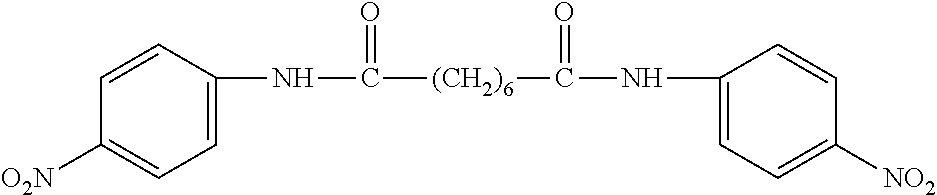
N(C([(CH2)6]C(NC1=CC=C([NO2])C=C1)=O)=O)C1=CC=C([O2N])C=C1
